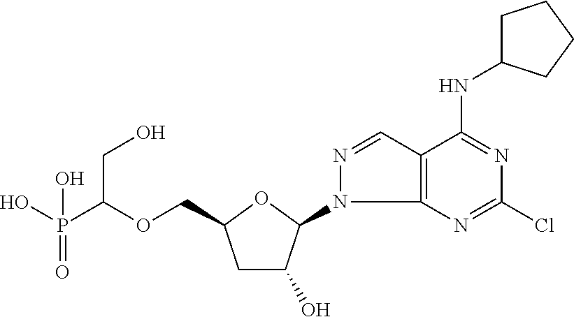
C(OCC1CC(O)C(N2C3=C(C=N2)C(NC2CCCC2)=NC(Cl)=N3)O1)(P(O)(=O)O)CO
